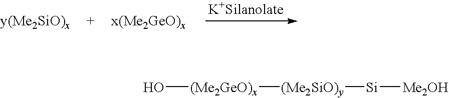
O[(Me2GeO)x][(Me2SiO)y][Si][Me2OH]
